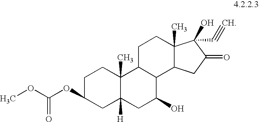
COC(=O)OC1CC2([H])C(C)(CC1)C1C(C(O)C2)C2C(C)(CC1)C(O)(C#C)C(=O)C2
